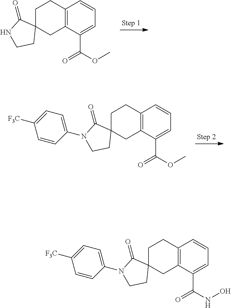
C12=C(C(C(OC)=O)=CC=C1)CC1(CC2)C(=O)NCC1.C12=C(C(C(OC)=O)=CC=C1)CC1(CC2)C(=O)N(C2=CC=C([F3C])C=C2)CC1.C12=C(C(C(NO)=O)=CC=C1)CC1(CC2)C(=O)N(C2=CC=C([F3C])C=C2)CC1
